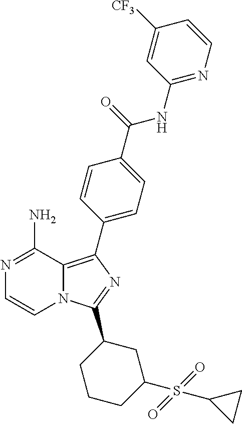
N1=C(N)C2=C(C3=CC=C(C(=O)NC4=NC=CC([CF3])=C4)C=C3)N=C(C3CCCC(S(C4CC4)(=O)=O)C3)N2C=C1
